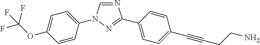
N1=CN(C2=CC=C(OC(F)(F)F)C=C2)N=C1C1=CC=C(C#CCCN)C=C1
